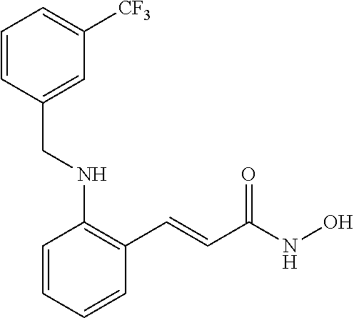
C1=CC=CC(C=CC(NO)=O)=C1NCC1=CC([CF3])=CC=C1
